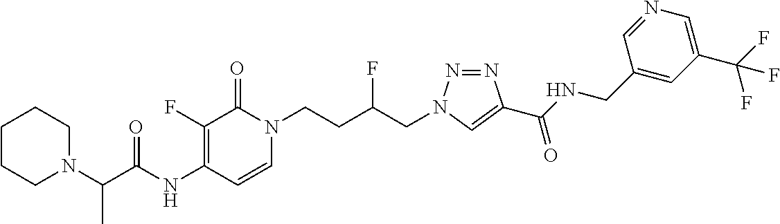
N(C1=C(F)C(=O)N(CCC(CN2N=NC(C(NCC3=CC(C(F)(F)F)=CN=C3)=O)=C2)F)C=C1)C(=O)C(N1CCCCC1)C
